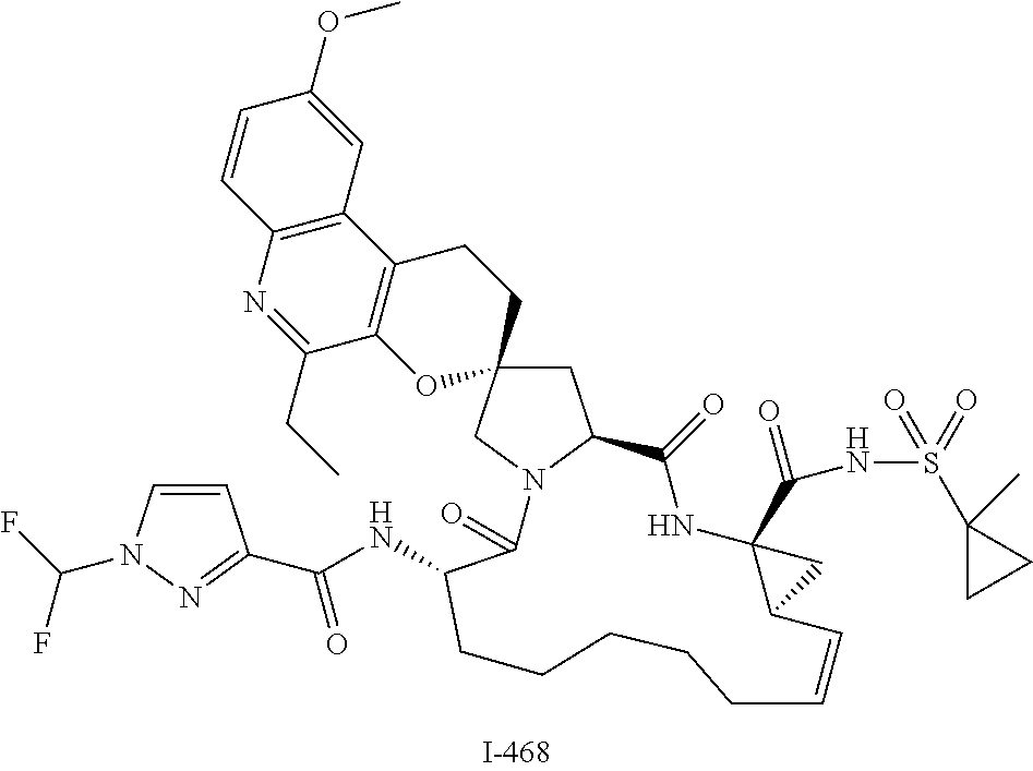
C1C2(CN3C1C(=O)NC1(C(NS(=O)(=O)C4(C)CC4)=O)C(C=CCCCCCC(NC(=O)C4=NN(C(F)F)C=C4)C3=O)C1)CCC1=C(O2)C(CC)=NC2=C1C=C(OC)C=C2
